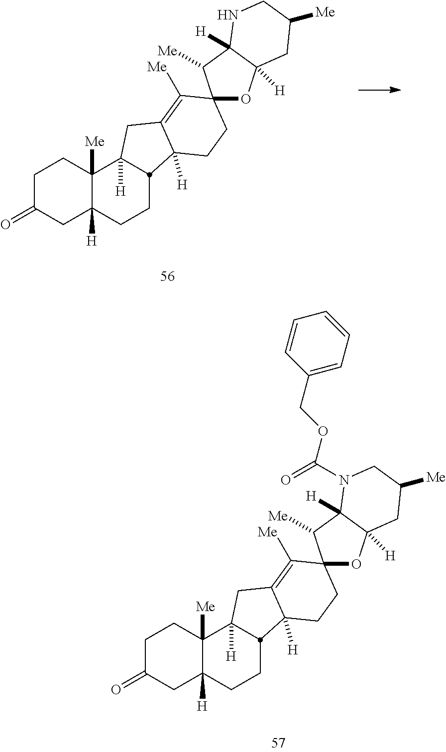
C1C(=O)CC2([H])C([Me])(C1)C1([H])CC3=C([Me])C4(CCC3([H])C1CC2)OC1([H])C([H])(C4[Me])NCC([Me])C1.C1C(=O)CC2([H])C([Me])(C1)C1([H])CC3=C([Me])C4(CCC3([H])C1CC2)OC1([H])C([H])(C4[Me])N(C(OCC2=CC=CC=C2)=O)CC([Me])C1
